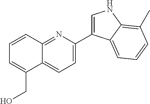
C1=CC2=NC(C3=CNC4=C(C)C=CC=C34)=CC=C2C(CO)=C1
